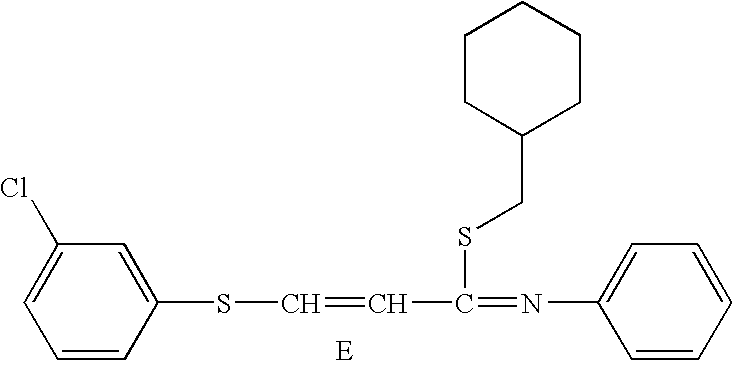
C1=CC(SC=CC(=NC2=CC=CC=C2)SCC2CCCCC2)=CC(Cl)=C1
